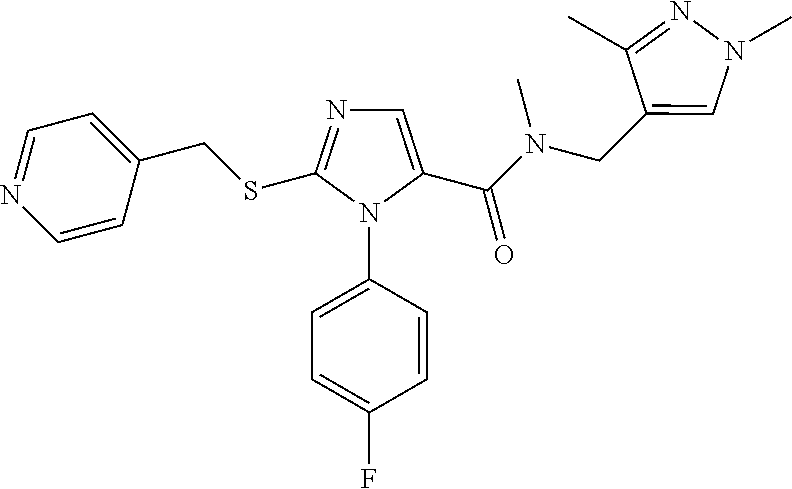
C1=C(C(N(CC2=CN(C)N=C2C)C)=O)N(C2=CC=C(F)C=C2)C(SCC2=CC=NC=C2)=N1
